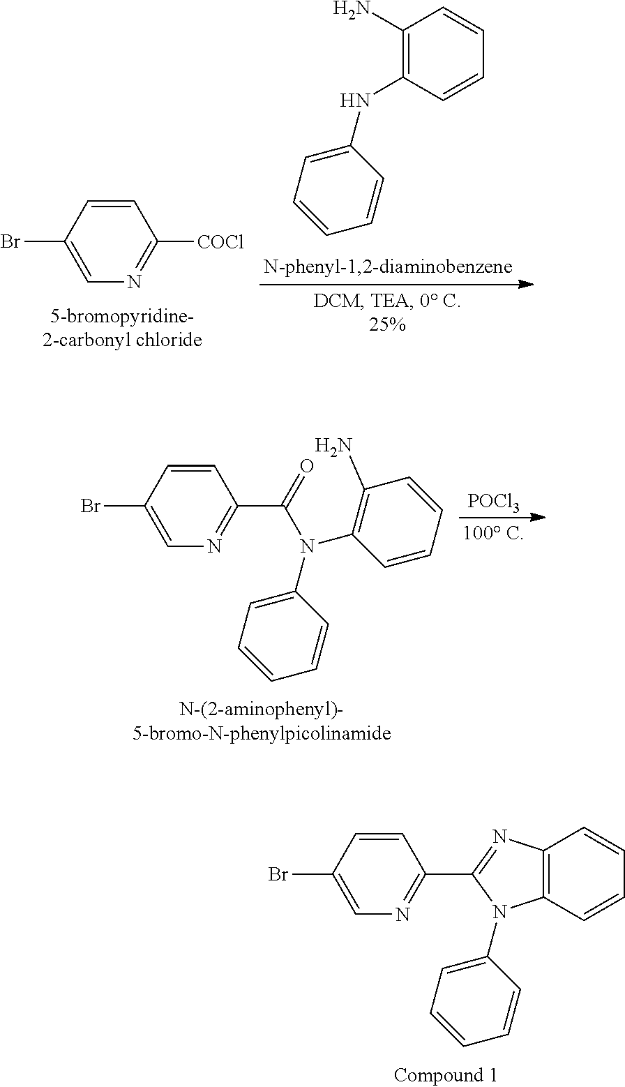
C1=C(Br)C=CC(C(N(C2=C(N)C=CC=C2)C2=CC=CC=C2)=O)=N1.[POCl3].C1=C(Br)C=CC(C2=NC3=C(N2C2=CC=CC=C2)C=CC=C3)=N1.C1=C(Br)C=CC([COCl])=N1.C1(N)=C(NC2=CC=CC=C2)C=CC=C1
